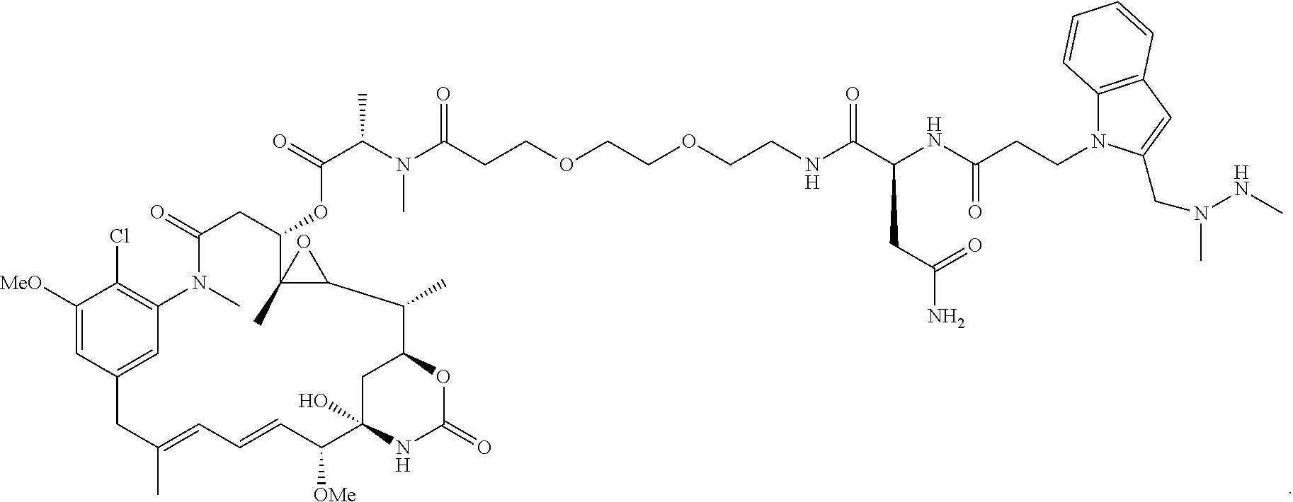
C1([MeO])=CC2=CC(=C1Cl)N(C)C(=O)CC(OC(=O)C(C)N(C)C(=O)CCOCCOCCNC(C(NC(CCN1C3=C(C=C1CN(NC)C)C=CC=C3)=O)CC(N)=O)=O)C1(C)C(C(C)C3CC(O)(C([OMe])C=CC=C(C)C2)NC(=O)O3)O1
